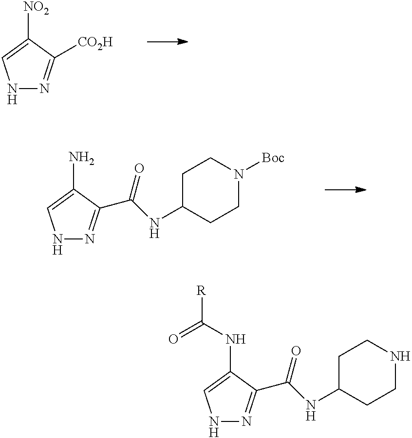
N1=C(C(NC2CCNCC2)=O)C(NC([R])=O)=CN1.N1=C([CO2H])C([NO2])=CN1.N1=C(C(NC2CCN([Boc])CC2)=O)C(N)=CN1
